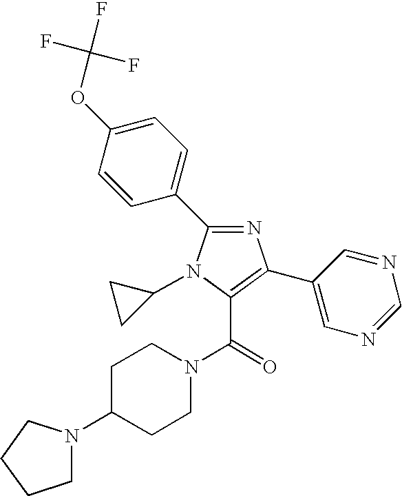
C1C(N2CCCC2)CCN(C(=O)C2=C(C3=CN=CN=C3)N=C(C3=CC=C(OC(F)(F)F)C=C3)N2C2CC2)C1
